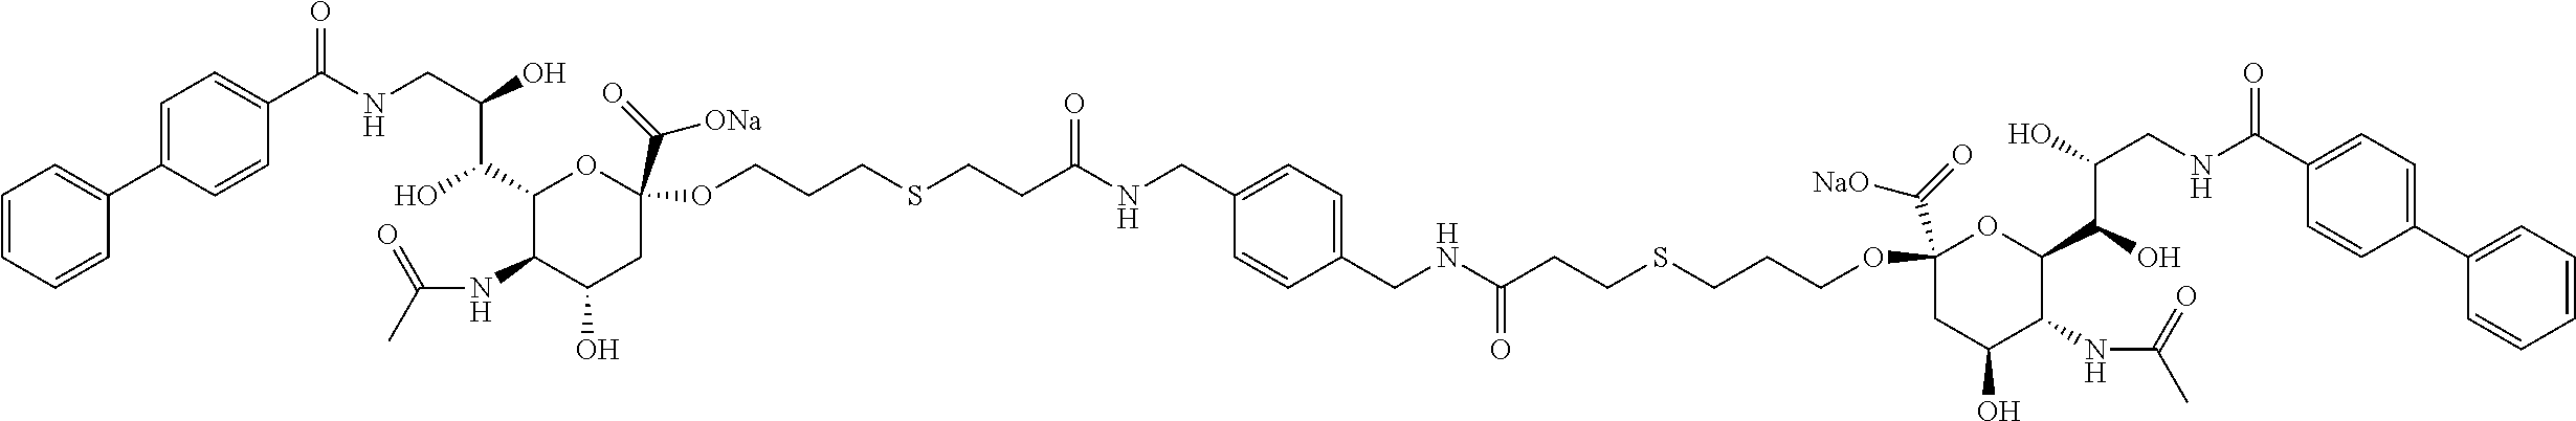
C1=CC=CC(C2=CC=C(C(NCC(O)C(C3C(NC(C)=O)C(O)CC(C(=O)[ONa])(OCCCSCCC(NCC4=CC=C(CNC(=O)CCSCCCOC5(C(=O)[NaO])CC(O)C(NC(C)=O)C(C(O)C(O)CNC(C6=CC=C(C7=CC=CC=C7)C=C6)=O)O5)C=C4)=O)O3)O)=O)C=C2)=C1
